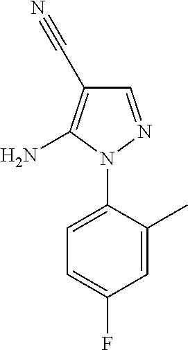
C1=C(N2N=CC(C#N)=C2N)C(C)=CC(F)=C1
